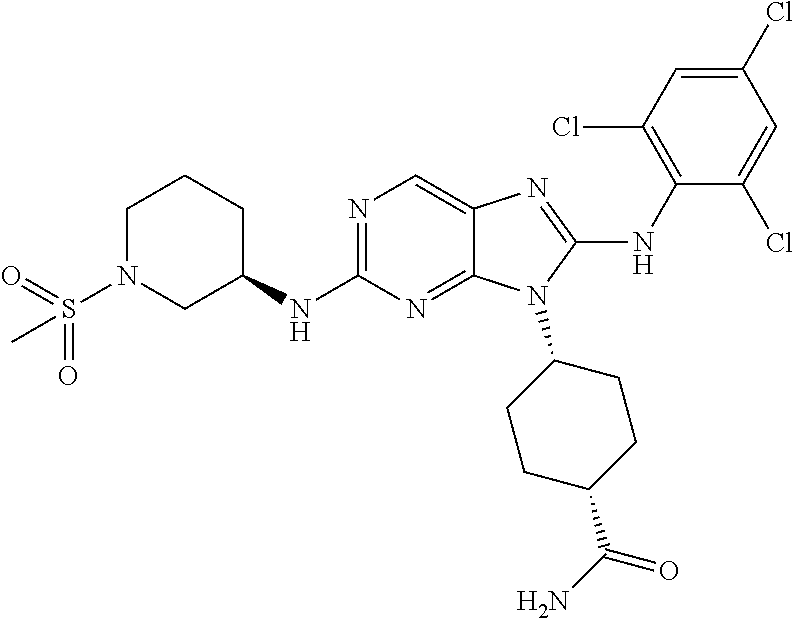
N1=C(NC2CCCN(S(=O)(C)=O)C2)N=C2C(=C1)N=C(NC1=C(Cl)C=C(Cl)C=C1Cl)N2C1CCC(C(N)=O)CC1
